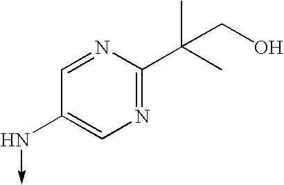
C1=NC(C(C)(C)CO)=NC=C1N->C
